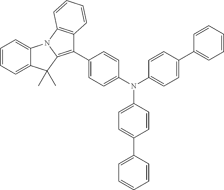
C1(C2=CC=C(N(C3=CC=C(C4=CC=CC=C4)C=C3)C3=CC=C(C4=CC=CC=C4)C=C3)C=C2)=C2N(C3=C1C=CC=C3)C1=CC=CC=C1C2(C)C
